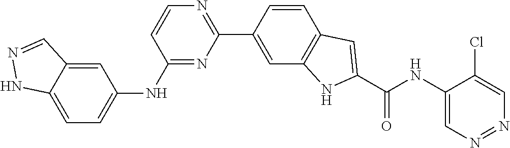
C1=C2C(=CC(NC3=NC(C4=CC5=C(C=C4)C=C(C(NC4=CN=NC=C4Cl)=O)N5)=NC=C3)=C1)C=NN2
